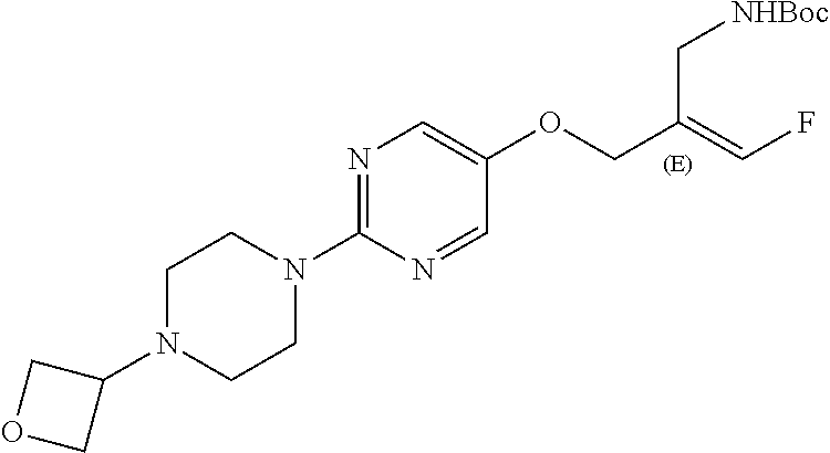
C1N(C2COC2)CCN(C2=NC=C(OCC(=CF)C[NHBoc])C=N2)C1
